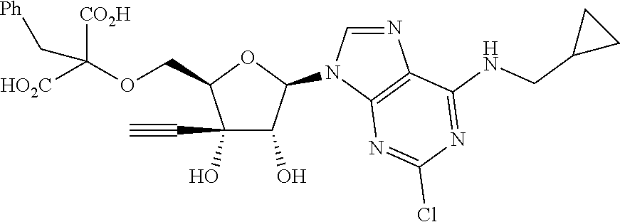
C1(O)(C#C)C(O)C(N2C=NC3=C2N=C(Cl)N=C3NCC2CC2)OC1COC([HO2C])([CO2H])C[Ph]
